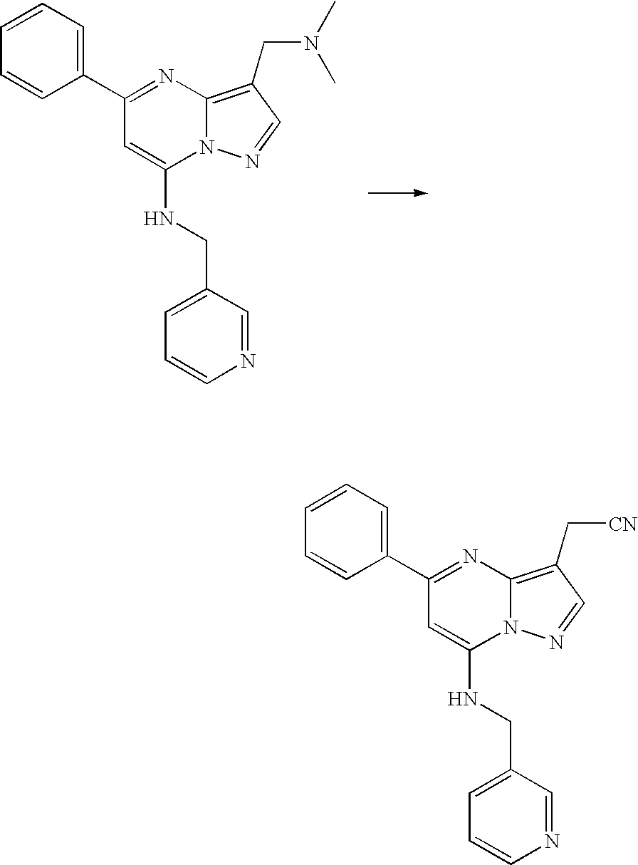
N12C(=C(CN(C)C)C=N1)N=C(C1=CC=CC=C1)C=C2NCC1=CC=CN=C1.N12C(=C(C[CN])C=N1)N=C(C1=CC=CC=C1)C=C2NCC1=CC=CN=C1
